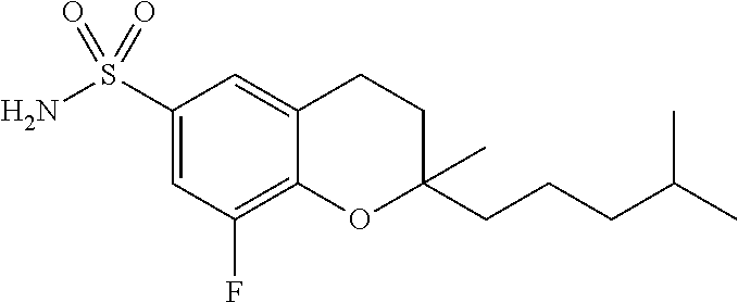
C1(S(N)(=O)=O)=CC(F)=C2C(=C1)CCC(CCCC(C)C)(C)O2
